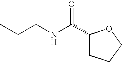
C1(C(NCCC)=O)CCCO1
